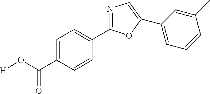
C1=C(C(O[H])=O)C=CC(C2=NC=C(C3=CC=CC(C)=C3)O2)=C1
